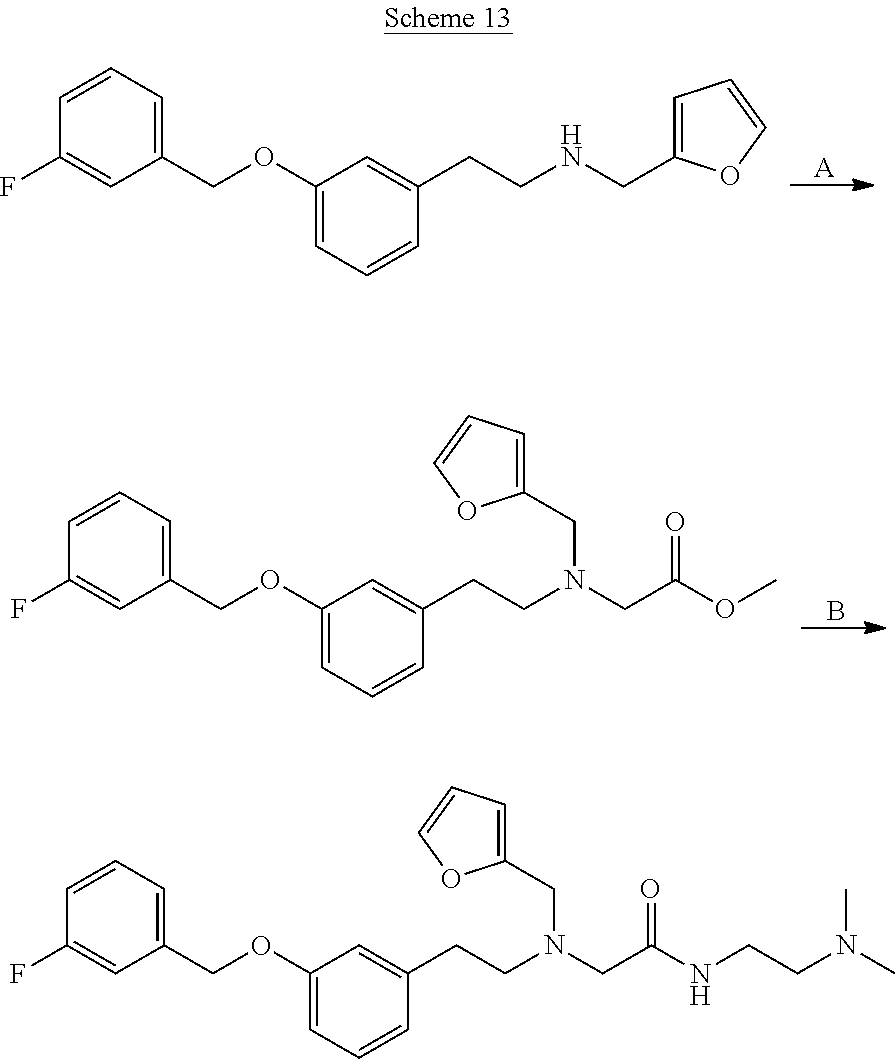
[A].O(C1=CC=CC(CCNCC2=CC=CO2)=C1)CC1=CC=CC(F)=C1.B.O(C1=CC=CC(CCN(CC(OC)=O)CC2=CC=CO2)=C1)CC1=CC=CC(F)=C1.O(C1=CC=CC(CCN(CC(NCCN(C)C)=O)CC2=CC=CO2)=C1)CC1=CC=CC(F)=C1
